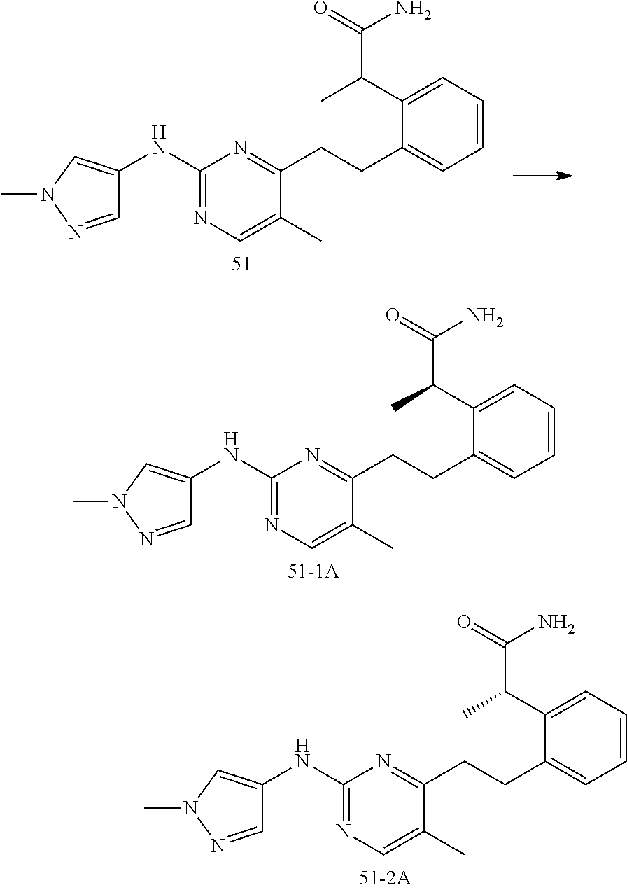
C1(NC2=CN(C)N=C2)=NC=C(C)C(CCC2=CC=CC=C2C(C(N)=O)C)=N1.C1(NC2=CN(C)N=C2)=NC=C(C)C(CCC2=CC=CC=C2C(C(N)=O)C)=N1.C1(NC2=CN(C)N=C2)=NC=C(C)C(CCC2=CC=CC=C2C(C(N)=O)C)=N1
